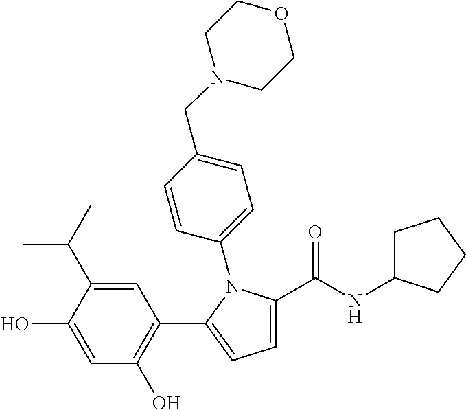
C1=C(C(NC2CCCC2)=O)N(C2=CC=C(CN3CCOCC3)C=C2)C(C2=C(O)C=C(O)C(C(C)C)=C2)=C1
